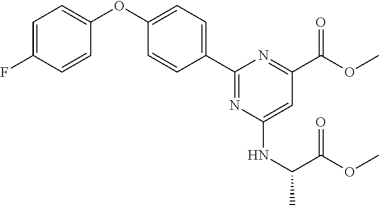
C1=C(F)C=CC(OC2=CC=C(C3=NC(NC(C(=O)OC)C)=CC(C(OC)=O)=N3)C=C2)=C1
